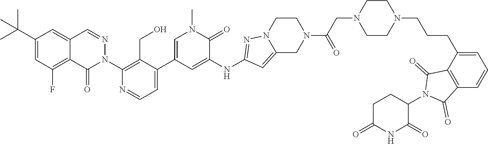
N1=CC2=CC(C(C)(C)C)=CC(F)=C2C(=O)N1C1=C(CO)C(C2=CN(C)C(=O)C(NC3=NN4C(=C3)CN(C(=O)CN3CCN(CCCC5=CC=CC6=C5C(=O)N(C5CCC(=O)NC5=O)C6=O)CC3)CC4)=C2)=CC=N1
